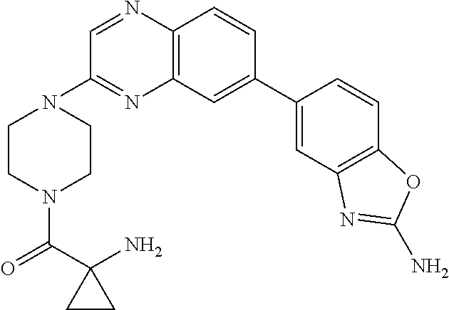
C1=C(C2=CC3=C(N=CC(N4CCN(C(C5(N)CC5)=O)CC4)=N3)C=C2)C=CC2=C1N=C(N)O2
